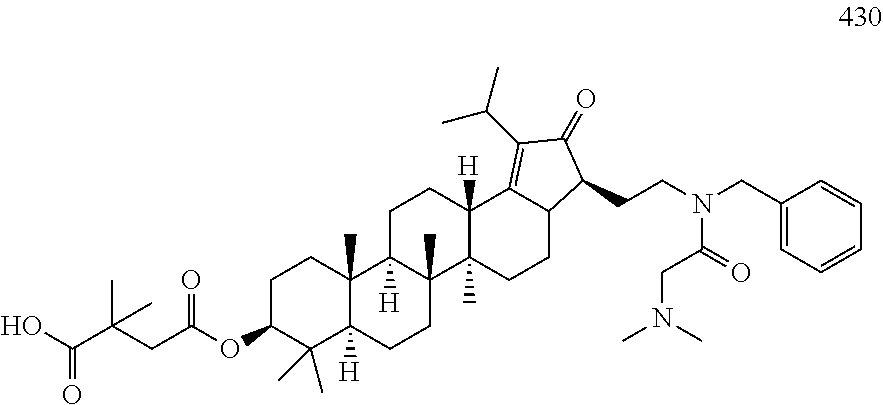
OC(C(CC(OC1C(C)(C)C2([H])C(C)(CC1)C1([H])C(C)(CC2)C2(C)C([H])(CC1)C1=C(C(C)C)C(=O)C(CCN(CC3=CC=CC=C3)C(CN(C)C)=O)C1CC2)=O)(C)C)=O
